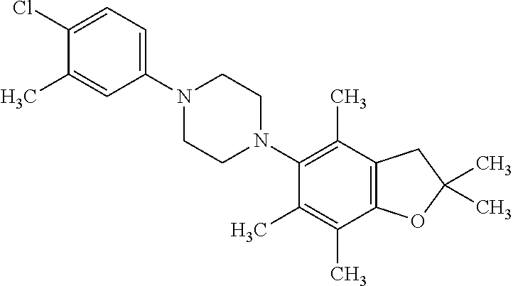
C1(Cl)=CC=C(N2CCN(C3=C(C)C4=C(C(C)=C3C)OC(C)(C)C4)CC2)C=C1C
